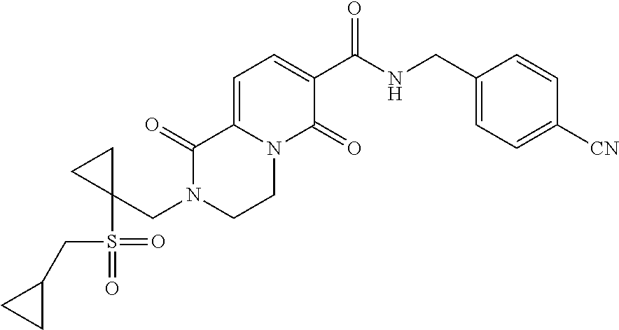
C1=C2N(C(=O)C(C(NCC3=CC=C([CN])C=C3)=O)=C1)CCN(CC1(S(=O)(=O)CC3CC3)CC1)C2=O
